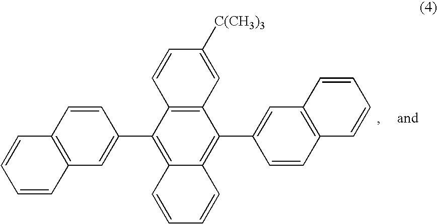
C12=C(C(C3=CC4=C(C=C3)C=CC=C4)=C3C(=C1C1=CC4=C(C=C1)C=CC=C4)C=CC=C3)C=CC([C(CH3)3])=C2
